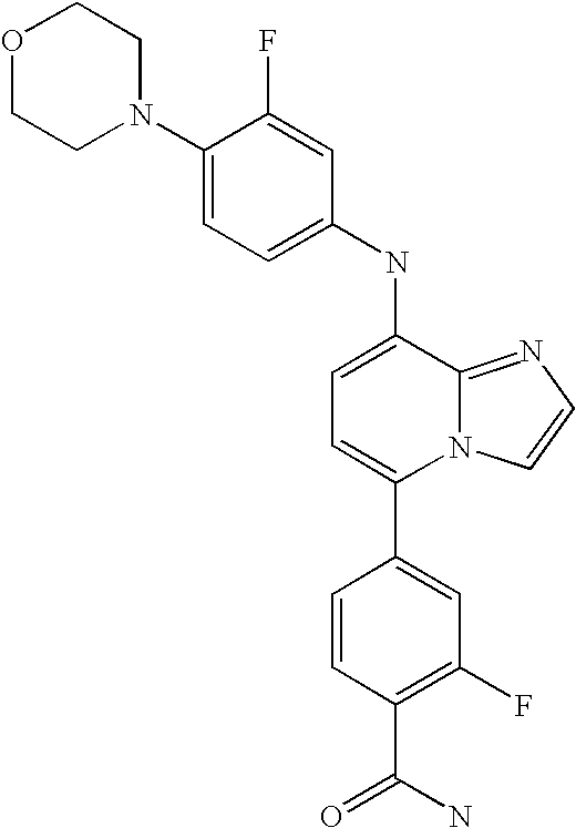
C1(C2=CC(F)=C(C(=O)N)C=C2)=CC=C(NC2=CC=C(N3CCOCC3)C(F)=C2)C2=NC=CN12
